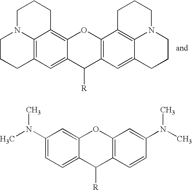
C1C2=C3N(CC1)CCCC3=C1C(=C2)C([R])C2=C(O1)C1=C3C(=C2)CCCN3CCC1.C1=C2C(=CC(N(C)C)=C1)OC1=C(C2[R])C=CC(N(C)C)=C1
